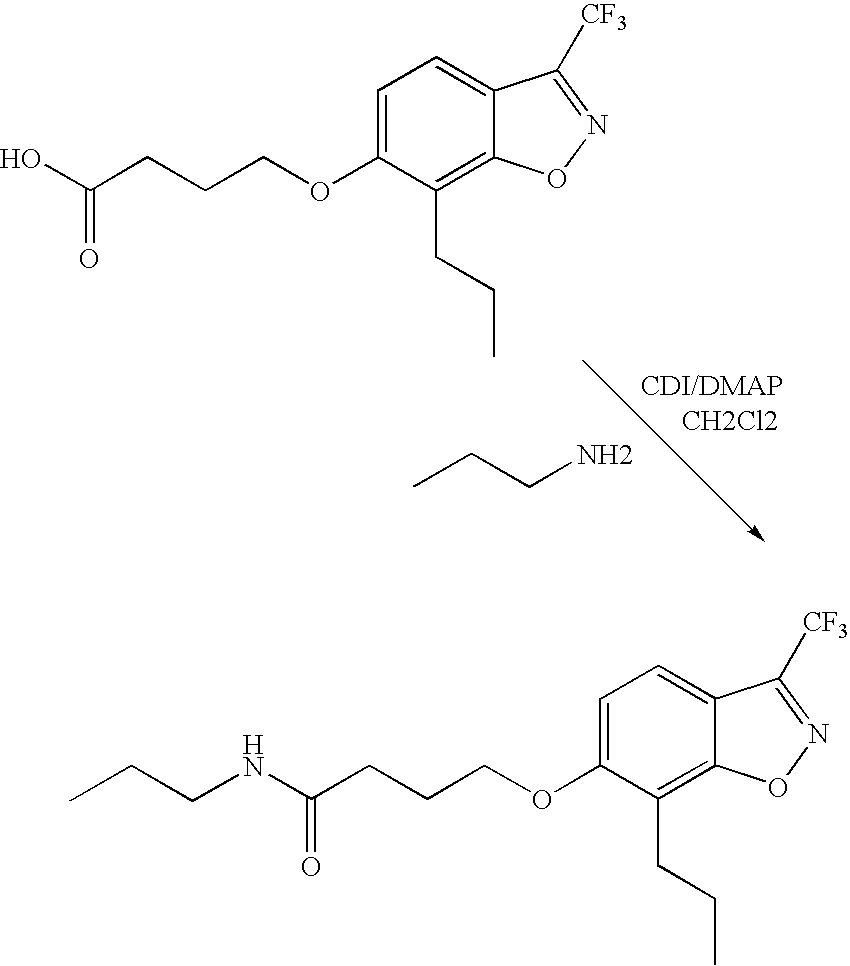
C1=C(OCCCC(O)=O)C(CCC)=C2C(=C1)C([CF3])=NO2.[CDI/DMAP].[CH2Cl2].NCCC.C1=C(OCCCC(=O)NCCC)C(CCC)=C2C(=C1)C([CF3])=NO2
